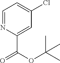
C1=NC(C(=O)OC(C)(C)C)=CC(Cl)=C1
